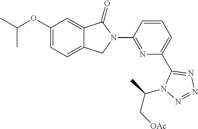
C1(OC(C)C)=CC=C2C(=C1)C(=O)N(C1=NC(C3=NN=NN3C(C)C[OAc])=CC=C1)C2
